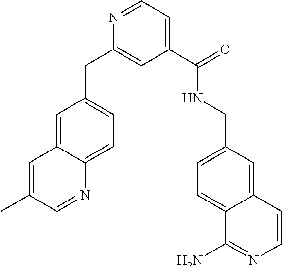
C1(C(NCC2=CC=C3C(=C2)C=CN=C3N)=O)=CC=NC(CC2=CC=C3C(=C2)C=C(C)C=N3)=C1
